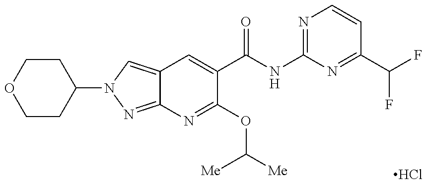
C12=CN(C3CCOCC3)N=C1N=C(OC([Me])[Me])C(C(NC1=NC=CC(C(F)F)=N1)=O)=C2.Cl
